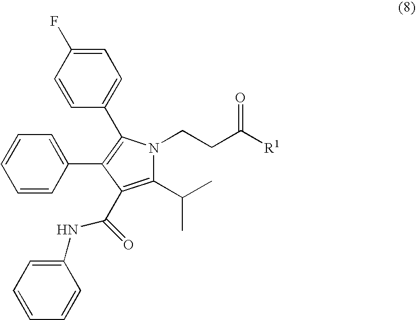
O=C([R1])CCN1C(C(C)C)=C(C(NC2=CC=CC=C2)=O)C(C2=CC=CC=C2)=C1C1=CC=C(F)C=C1
